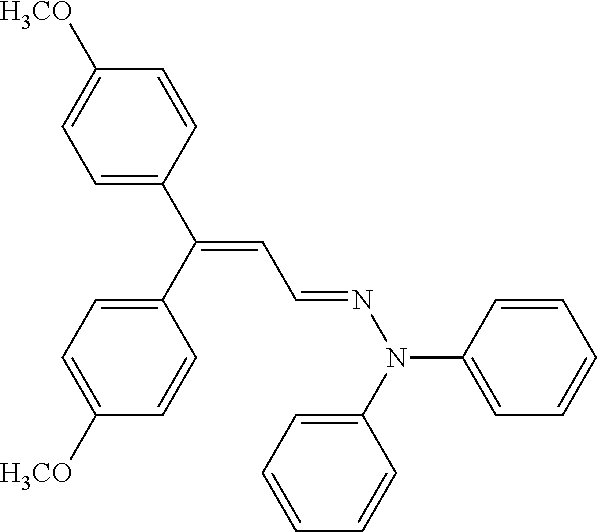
C(C=NN(C1=CC=CC=C1)C1=CC=CC=C1)=C(C1=CC=C([H3CO])C=C1)C1=CC=C([H3CO])C=C1
